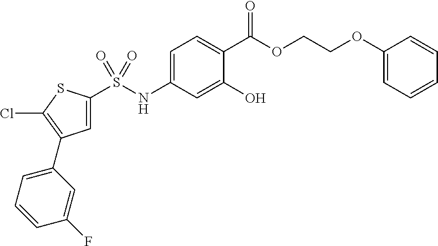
C1=C(S(NC2=CC=C(C(=O)OCCOC3=CC=CC=C3)C(O)=C2)(=O)=O)SC(Cl)=C1C1=CC=CC(F)=C1
